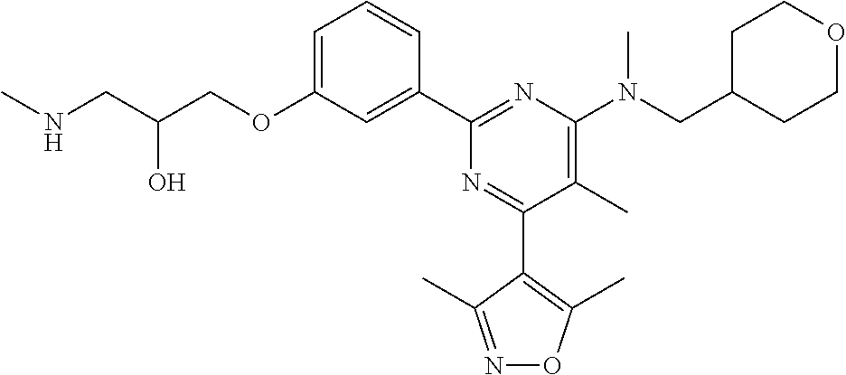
C1=C(OCC(CNC)O)C=C(C2=NC(N(CC3CCOCC3)C)=C(C)C(C3=C(C)ON=C3C)=N2)C=C1
